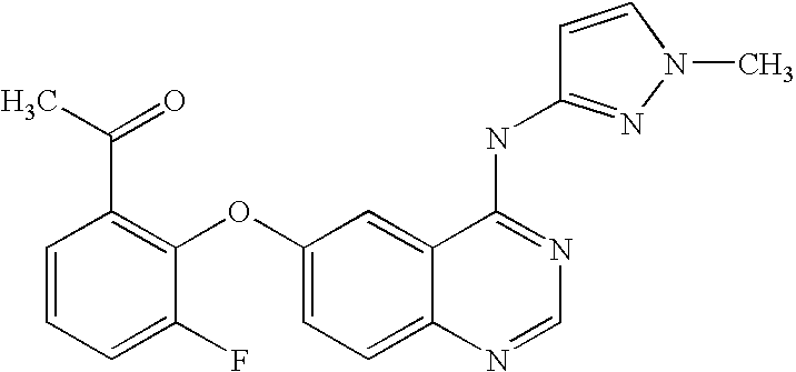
C1=CC=C(F)C(OC2=CC=C3C(=C2)C(NC2=NN(C)C=C2)=NC=N3)=C1C(=O)C
